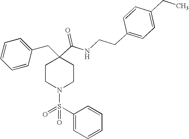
C1=CC=CC(CC2(C(=O)NCCC3=CC=C(CC)C=C3)CCN(S(C3=CC=CC=C3)(=O)=O)CC2)=C1
